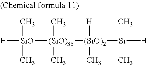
[H][SiO]([(SiO)36](C)(C)[(SiO)2]([Si]([H])(C)(C)C)(C)[H])(C)C
